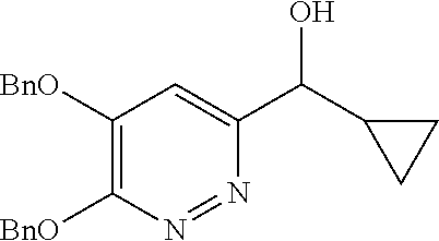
C1([BnO])=C([BnO])N=NC(C(O)C2CC2)=C1
